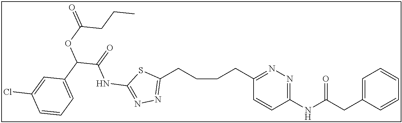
C1(CCCCC2=NN=C(NC(=O)C(OC(CCC)=O)C3=CC=CC(Cl)=C3)S2)=NN=C(NC(CC2=CC=CC=C2)=O)C=C1
